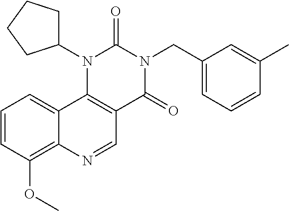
C1=CC(OC)=C2C(=C1)C1=C(C=N2)C(=O)N(CC2=CC=CC(C)=C2)C(=O)N1C1CCCC1
